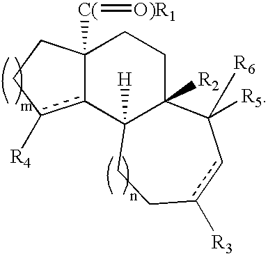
c12c([R4])CCC1([C(]=[O)R1])CCC1([R2])C2([H])CCc([R3])cC1([R5])[R6]
